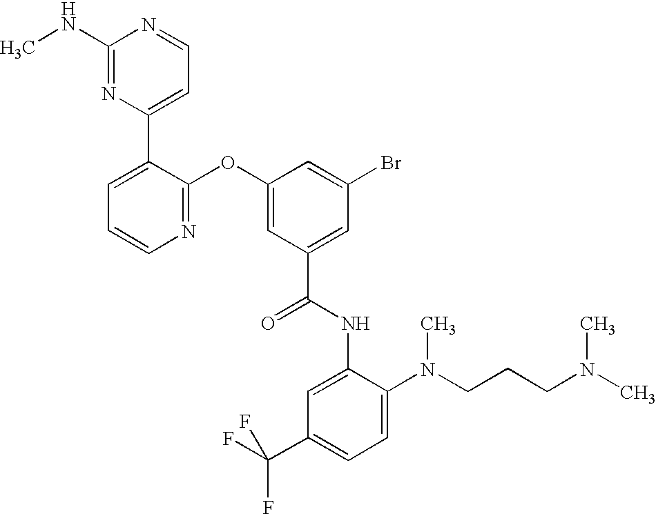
N1=C(OC2=CC(C(NC3=CC(C(F)(F)F)=CC=C3N(CCCN(C)C)C)=O)=CC(Br)=C2)C(C2=CC=NC(NC)=N2)=CC=C1
